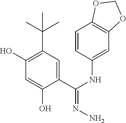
C1(O)=C(C(C)(C)C)C=C(C(NC2=CC3=C(C=C2)OCO3)=NN)C(O)=C1
